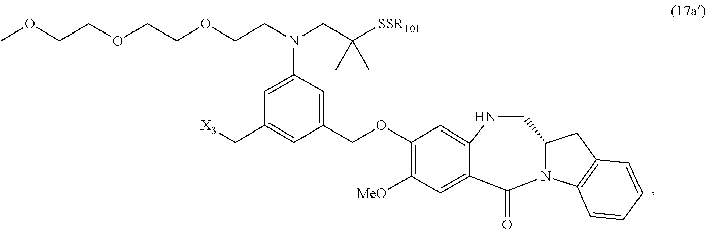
N1CC2N(C(=O)C3=CC([MeO])=C(OCC4=CC(N(CC([SSR101])(C)C)CCOCCOCCOC)=CC(C[X3])=C4)C=C13)C1=C(C2)C=CC=C1
